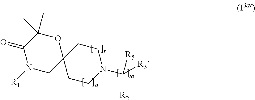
C1CN(C([R2])([R5])[R5])CCC12OC(C)(C)C(=O)N([R1])C2
